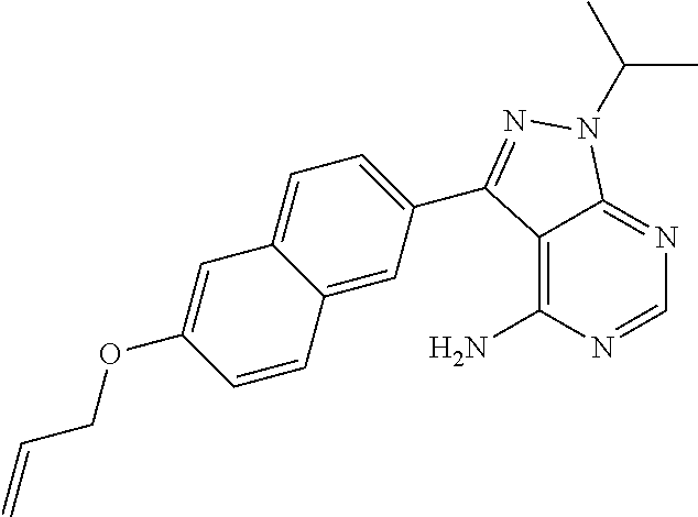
C1=NC(N)=C2C(=N1)N(C(C)C)N=C2C1=CC=C2C(=C1)C=CC(OCC=C)=C2
